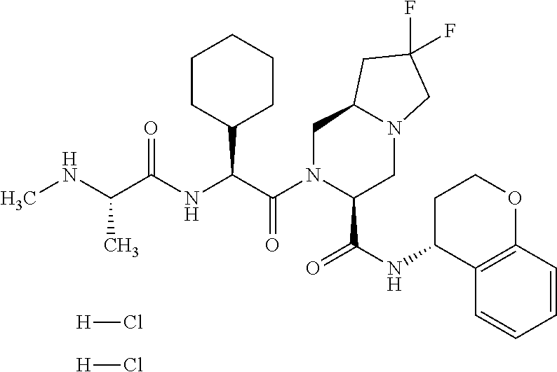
N(C(C)C(NC(C(N1C(C(NC2C3=C(OCC2)C=CC=C3)=O)CN2C(C1)CC(F)(F)C2)=O)C1CCCCC1)=O)C.[H]Cl.[H]Cl
